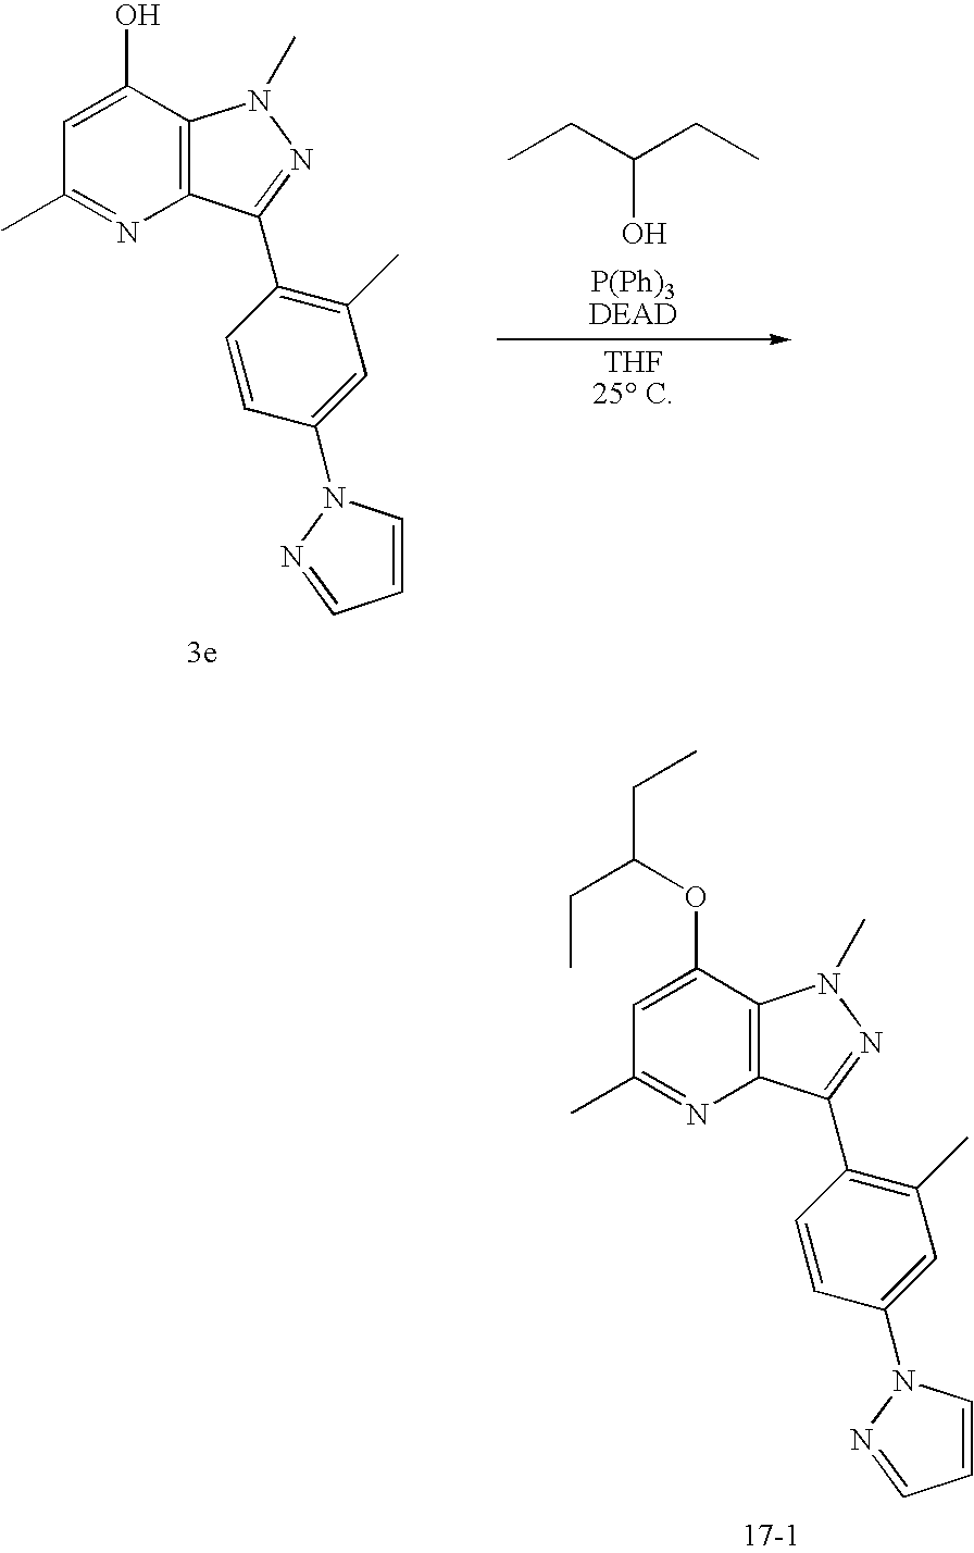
CCC(CC)O.C12=C(C(O)=CC(C)=N1)N(C)N=C2C1=C(C)C=C(N2C=CC=N2)C=C1.C12=C(C(OC(CC)CC)=CC(C)=N1)N(C)N=C2C1=C(C)C=C(N2C=CC=N2)C=C1
